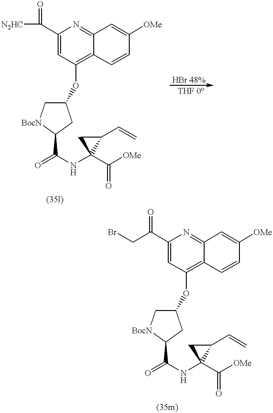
C1(OC2=C3C(=NC(C([N2HC])=O)=C2)C=C([OMe])C=C3)C[BocN]C(C(=O)NC2(C([OMe])=O)C(C=C)C2)C1.C1(OC2=C3C(=NC(C(CBr)=O)=C2)C=C([OMe])C=C3)C[BocN]C(C(=O)NC2(C([OMe])=O)C(C=C)C2)C1
